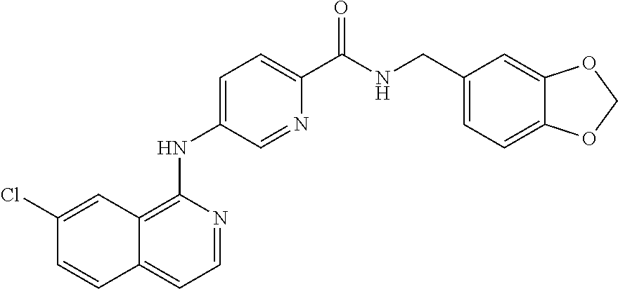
C12=CC=NC(NC3=CC=C(C(NCC4=CC=C5C(=C4)OCO5)=O)N=C3)=C1C=C(Cl)C=C2
